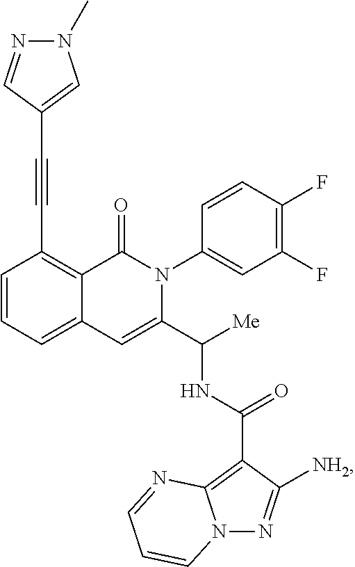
C1=CC=C2C(=C1C#CC1=CN(C)N=C1)C(=O)N(C1=CC(F)=C(F)C=C1)C(C([Me])NC(C1=C3N(N=C1[NH2])C=CC=N3)=O)=C2
